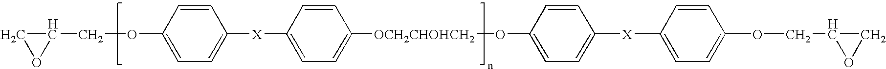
C1OC1COC1=CC=C([X]C2=CC=C([OCH2CHOHCH2]OC3=CC=C([X]C4=CC=C(OCC5OC5)C=C4)C=C3)C=C2)C=C1
